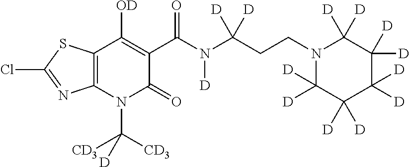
C12=C(N(C([CD3])([CD3])[D])C(=O)C(C(N(C(CCN3C([D])([D])C([D])([D])C([D])([D])C([D])([D])C3([D])[D])([D])[D])[D])=O)=C1[OD])N=C(Cl)S2
